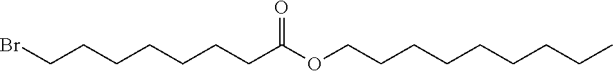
C(CCBr)CCCCC(OCCCCCCCCC)=O
